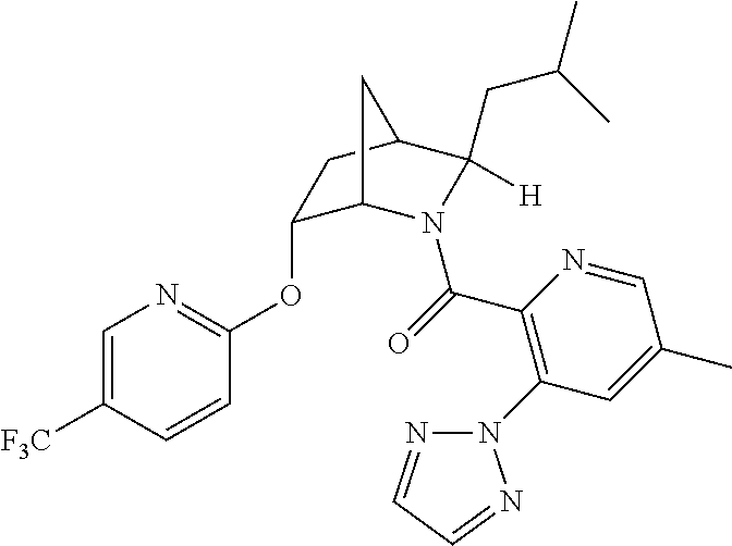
C1=C([F3C])C=CC(OC2C3N(C(=O)C4=C(N5N=CC=N5)C=C(C)C=N4)C([H])(CC(C)C)C(C2)C3)=N1
